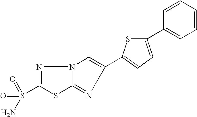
N1=C(S(=O)(=O)N)SC2=NC(C3=CC=C(C4=CC=CC=C4)S3)=CN12
